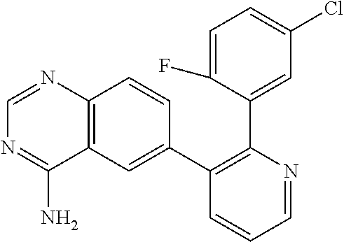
C1=C(F)C(C2=C(C3=CC4=C(C=C3)N=CN=C4N)C=CC=N2)=CC(Cl)=C1
